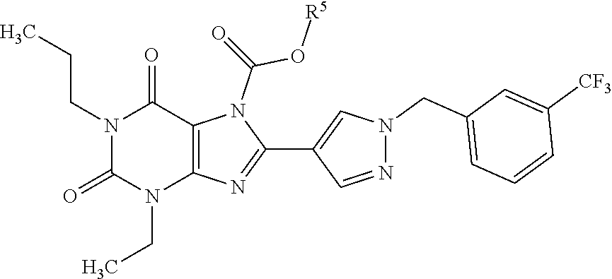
CCN1C(=O)N(CCC)C(=O)C2=C1N=C(C1=CN(CC3=CC=CC([CF3])=C3)N=C1)N2C(O[R5])=O
